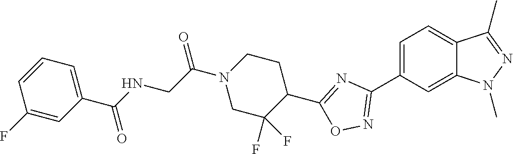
C1=C(C2=NOC(C3CCN(C(CNC(C4=CC=CC(F)=C4)=O)=O)CC3(F)F)=N2)C=C2C(=C1)C(C)=NN2C
